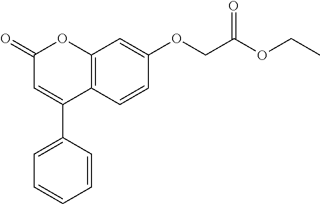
C12=C(C=CC(OCC(OCC)=O)=C1)C(C1=CC=CC=C1)=CC(=O)O2
